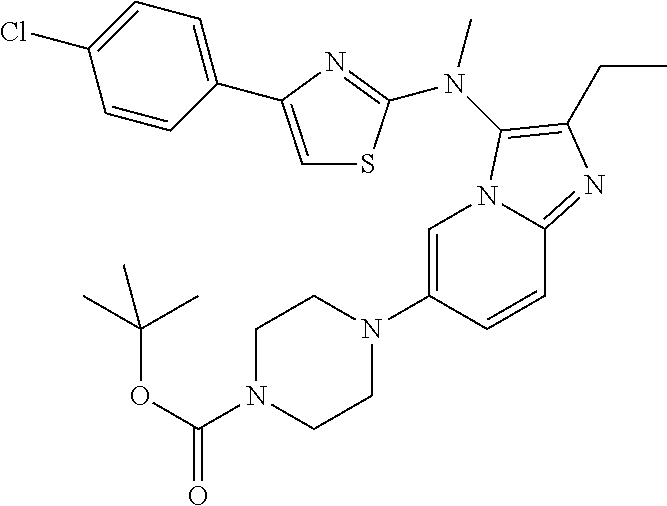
C1=C(N2CCN(C(=O)OC(C)(C)C)CC2)C=CC2=NC(CC)=C(N(C)C3=NC(C4=CC=C(Cl)C=C4)=CS3)N12
